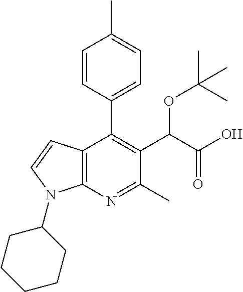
C1=CC(C2=C(C(C(O)=O)OC(C)(C)C)C(C)=NC3=C2C=CN3C2CCCCC2)=CC=C1C
